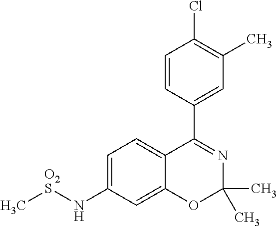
C1=CC(C2=NC(C)(C)OC3=CC(N[O2S]C)=CC=C23)=CC(C)=C1Cl
